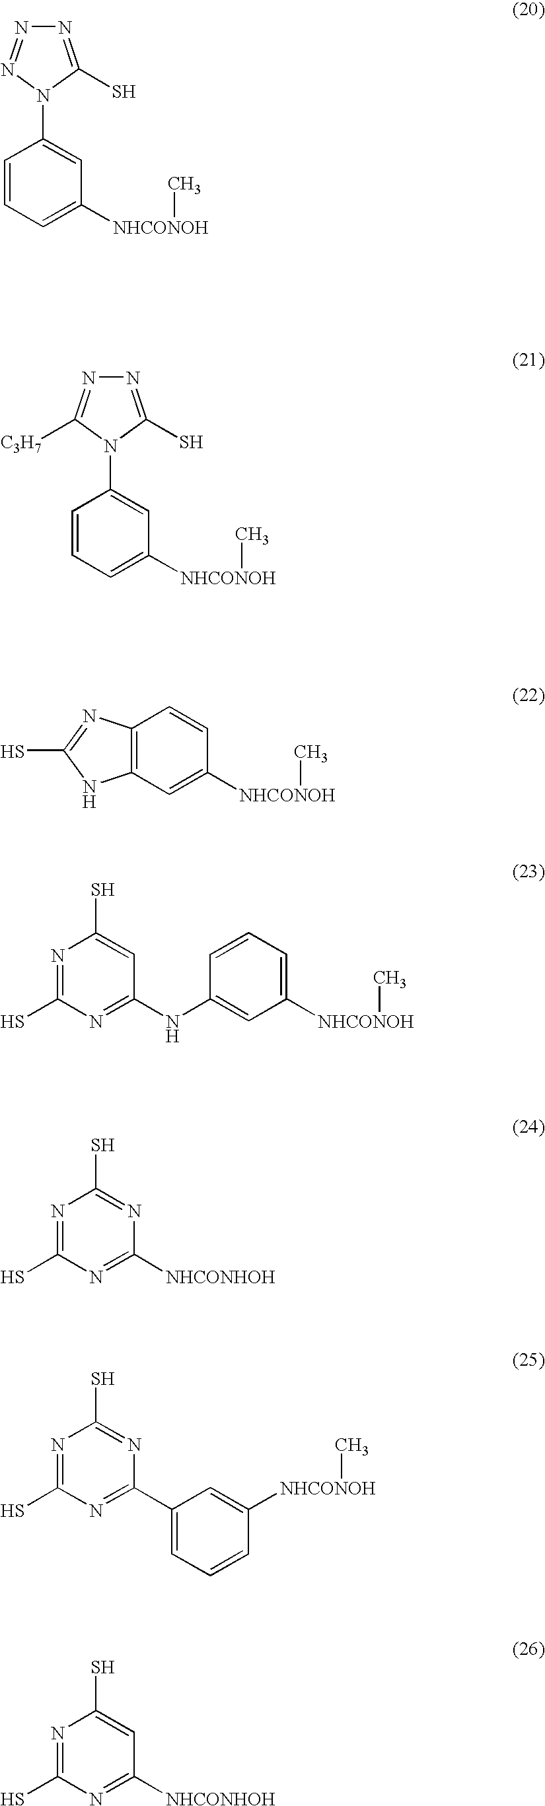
N1=C(S)N(C2=CC([NHCONOH]C)=CC=C2)N=N1.N1=C(S)N(C2=CC([NHCONOH]C)=CC=C2)C([C3H7])=N1.C12=C(N=C(S)N1)C=CC([NHCONOH]C)=C2.N1=C(S)N=C(NC2=CC([NHCONOH]C)=CC=C2)C=C1S.N1=C(S)N=C([NHCONHOH])N=C1S.N1=C(S)N=C(C2=CC=CC([NHCONOH]C)=C2)N=C1S.N1=C(S)N=C([NHCONHOH])C=C1S
